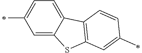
C1(C)=CC=C2C(=C1)SC1=C2C=CC(C)=C1
